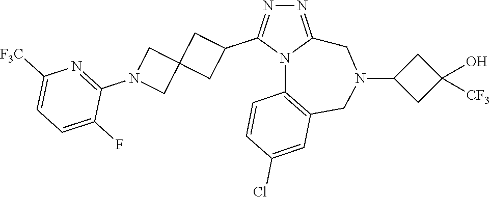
N1=C2N(C(C3CC4(C3)CN(C3=NC([F3C])=CC=C3F)C4)=N1)C1=C(CN(C3CC(O)([CF3])C3)C2)C=C(Cl)C=C1
